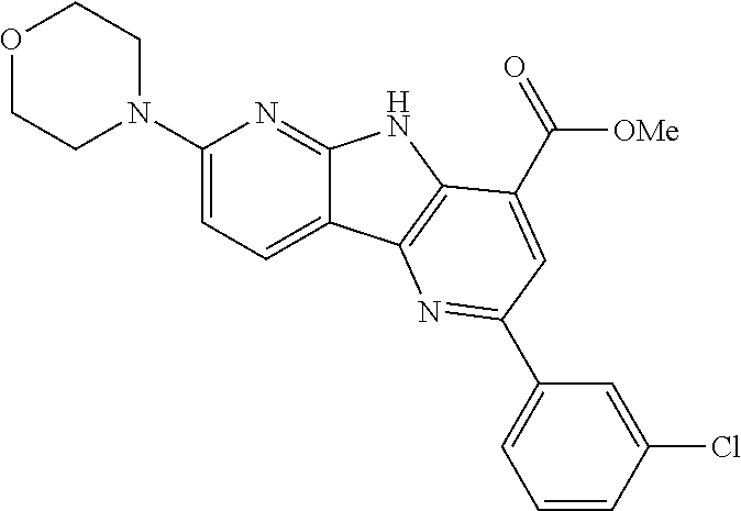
C1(N2CCOCC2)=CC=C2C(=N1)NC1=C2N=C(C2=CC=CC(Cl)=C2)C=C1C(=O)[OMe]
